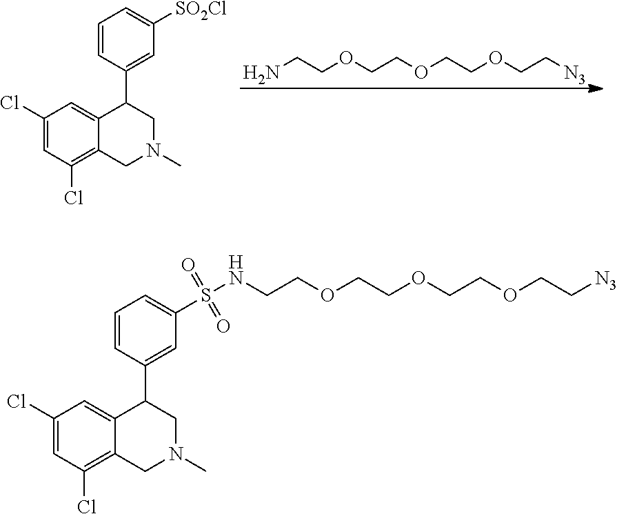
NCCOCCOCCOCC[N3].C1(Cl)=CC(Cl)=C2C(=C1)C(C1=CC([SO2Cl])=CC=C1)CN(C)C2.C1(Cl)=CC(Cl)=C2C(=C1)C(C1=CC(S(=O)(=O)NCCOCCOCCOCC[N3])=CC=C1)CN(C)C2
